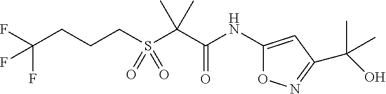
N(C(C(C)(C)S(CCCC(F)(F)F)(=O)=O)=O)C1=CC(C(O)(C)C)=NO1
